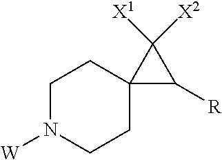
C1N([W])CCC2(C1)C([R])C2([X1])[X2]
